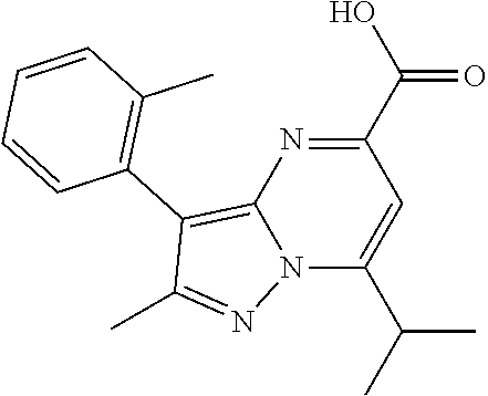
C12=C(C3=C(C)C=CC=C3)C(C)=NN1C(C(C)C)=CC(C(O)=O)=N2
